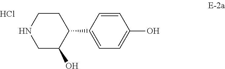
N1CC(O)C(C2=CC=C(O)C=C2)CC1.Cl
